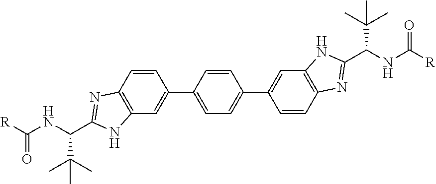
C(NC([R])=O)(C(C)(C)C)C1=NC2=C(C=C(C3=CC=C(C4=CC5=C(C=C4)N=C(C(NC([R])=O)C(C)(C)C)N5)C=C3)C=C2)N1
